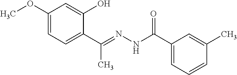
C1(OC)=CC=C(C(C)=NNC(=O)C2=CC=CC(C)=C2)C(O)=C1
